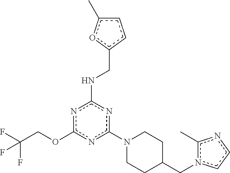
c1(N2CCC(Cn3c(C)ncc3)CC2)nc(NCc2ccc(C)o2)nc(OCC(F)(F)F)n1
